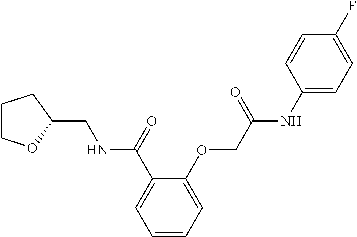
C1=CC=C(OCC(=O)NC2=CC=C(F)C=C2)C(C(=O)NCC2OCCC2)=C1
